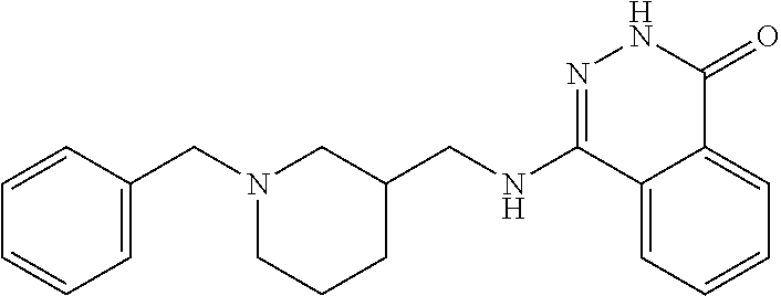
N(C1=NNC(=O)C2=CC=CC=C12)CC1CCCN(CC2=CC=CC=C2)C1
